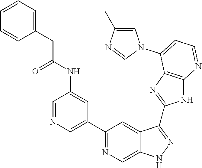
C1=NC=C(C2=NC=C3C(=C2)C(C2=NC4=C(N2)N=CC=C4N2C=C(C)N=C2)=NN3)C=C1NC(CC1=CC=CC=C1)=O
